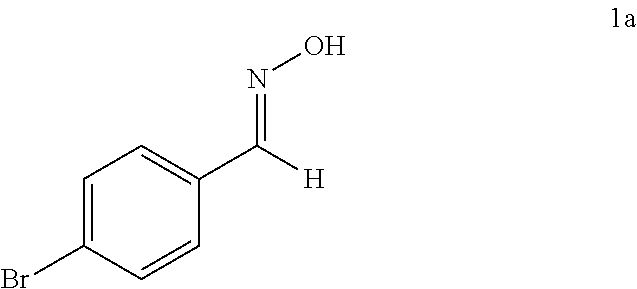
C1=C(Br)C=CC(C([H])=NO)=C1
